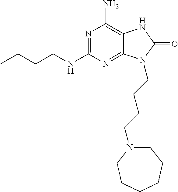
N(C1=NC(N)=C2C(=N1)N(CCCCN1CCCCCC1)C(=O)N2)CCCC
